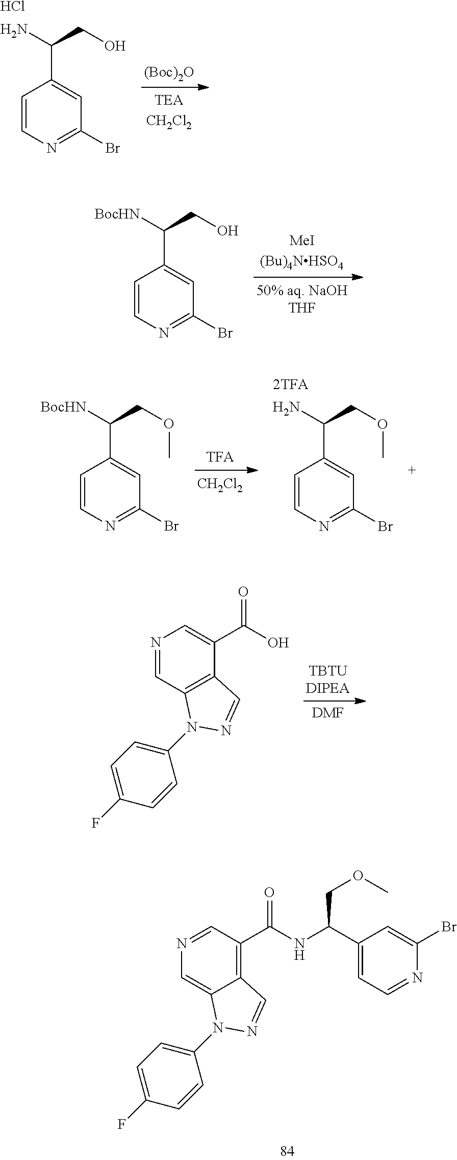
[(Boc)2O].C1=CN=C(Br)C=C1C(CO)N.Cl.C1=CN=C(Br)C=C1C(CO)[BocHN].C1=CN=C(Br)C=C1C(COC)N.[CH2Cl2].C1=CN=C(Br)C=C1C(COC)[BocHN].[DMF].N1=CC2=C(C(C(=O)O)=C1)C=NN2C1=CC=C(F)C=C1.C1(C(COC)NC(C2=C3C(=CN=C2)N(C2=CC=C(F)C=C2)N=C3)=O)=CC=NC(Br)=C1
